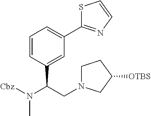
C1=CC(C(CN2CCC([OTBS])C2)N([Cbz])C)=CC(C2=NC=CS2)=C1
